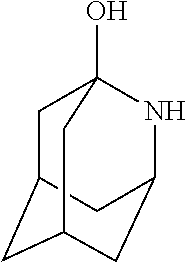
C1C2CC3CC(NC1(O)C3)C2
